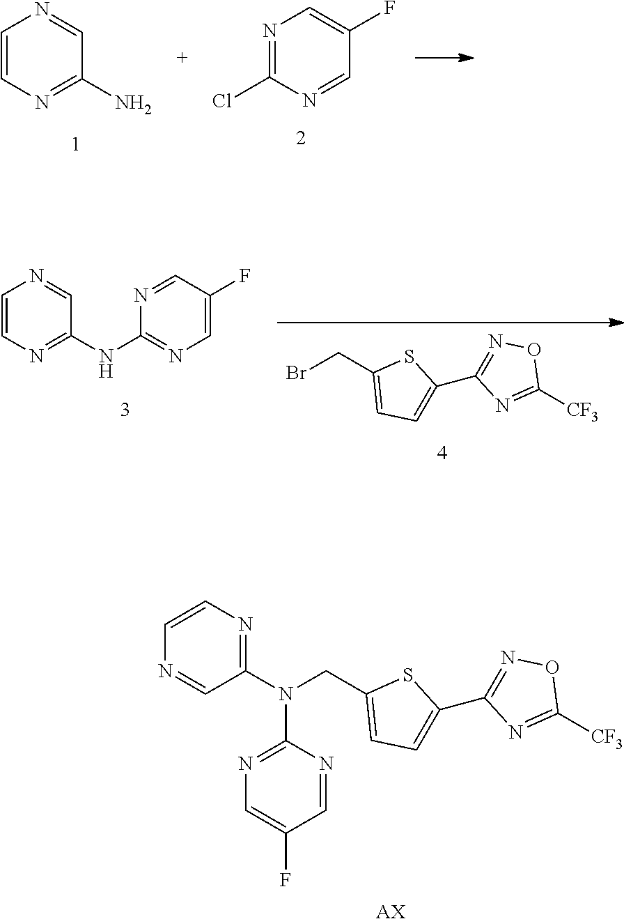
C1=CN=C(N)C=N1.N1=C(Cl)N=CC(F)=C1.N1=C(N(CC2=CC=C(C3=NOC([CF3])=N3)S2)C2=NC=C(F)C=N2)C=NC=C1.[AX].BrCC1=CC=C(C2=NOC([CF3])=N2)S1.C1=CN=C(NC2=NC=C(F)C=N2)C=N1
